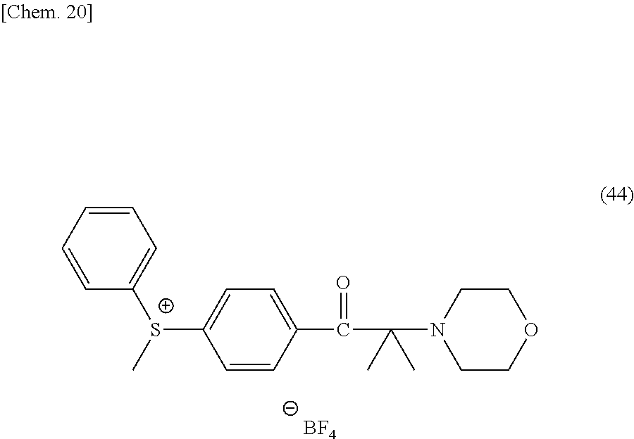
C1=C(C(=O)C(N2CCOCC2)(C)C)C=CC([S+](C2=CC=CC=C2)C)=C1.[BF4]
